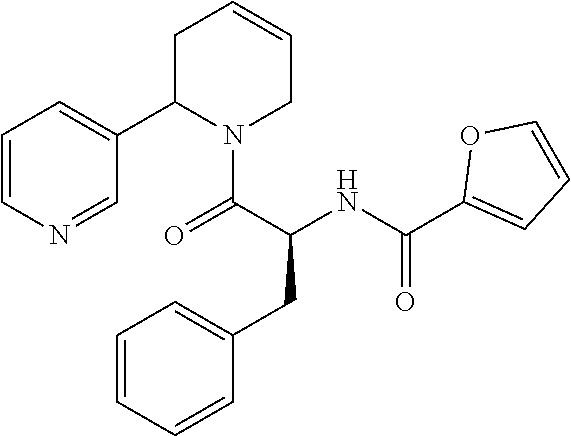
C1=CC=CC(CC(C(=O)N2C(C3=CC=CN=C3)CC=CC2)NC(C2=CC=CO2)=O)=C1
